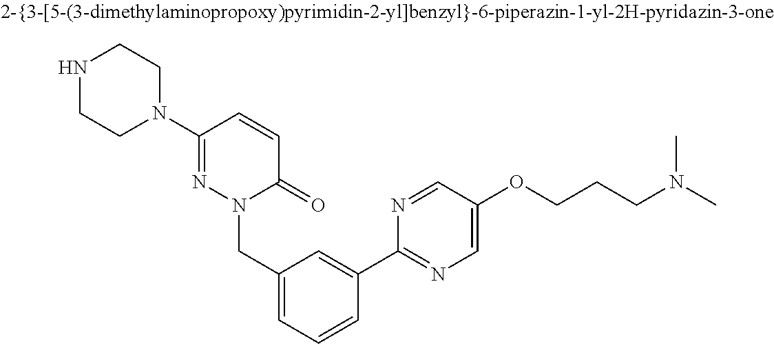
N1(C2=NN(CC3=CC=CC(C4=NC=C(OCCCN(C)C)C=N4)=C3)C(=O)C=C2)CCNCC1
